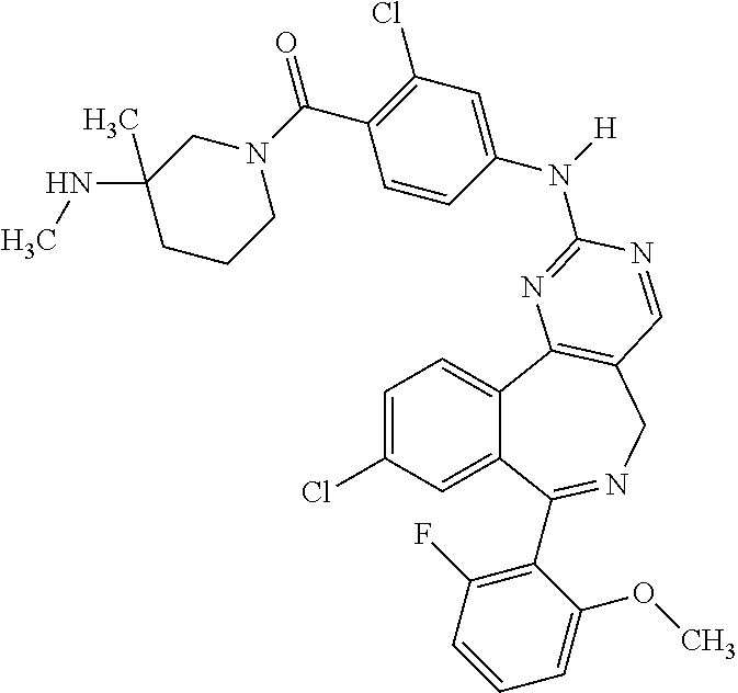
C1=C(Cl)C=C2C(=C1)C1=C(CN=C2C2=C(F)C=CC=C2OC)C=NC(N(C2=CC(Cl)=C(C(N3CC(C)(NC)CCC3)=O)C=C2)[H])=N1
